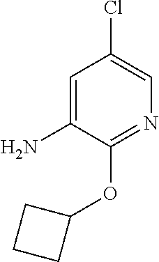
C1=C(N)C(OC2CCC2)=NC=C1Cl
